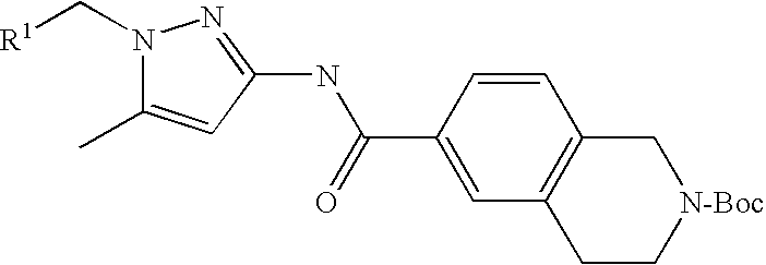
N1(C[R1])C(C)=CC(NC(C2=CC3=C(C=C2)C[N-Boc]CC3)=O)=N1
